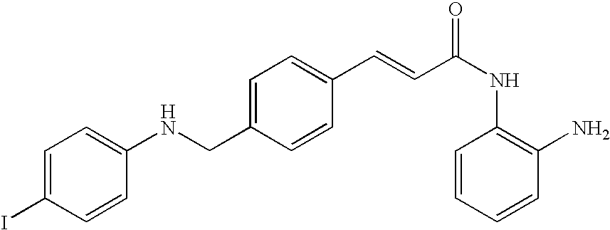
C1(C=CC(NC2=C(N)C=CC=C2)=O)=CC=C(CNC2=CC=C(I)C=C2)C=C1
